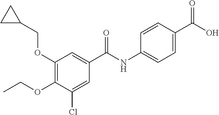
C1(OCC2CC2)=C(OCC)C(Cl)=CC(C(NC2=CC=C(C(O)=O)C=C2)=O)=C1
